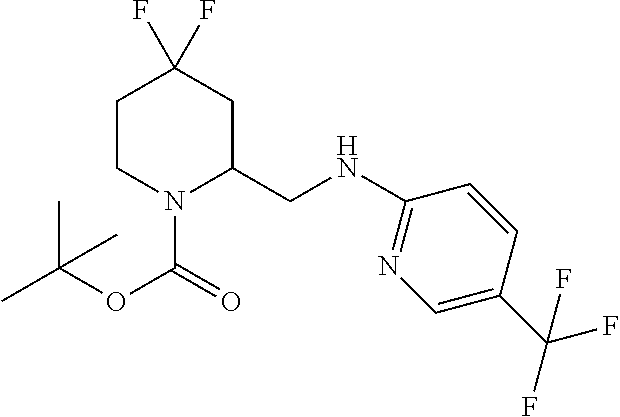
C1CN(C(=O)OC(C)(C)C)C(CNC2=NC=C(C(F)(F)F)C=C2)CC1(F)F
